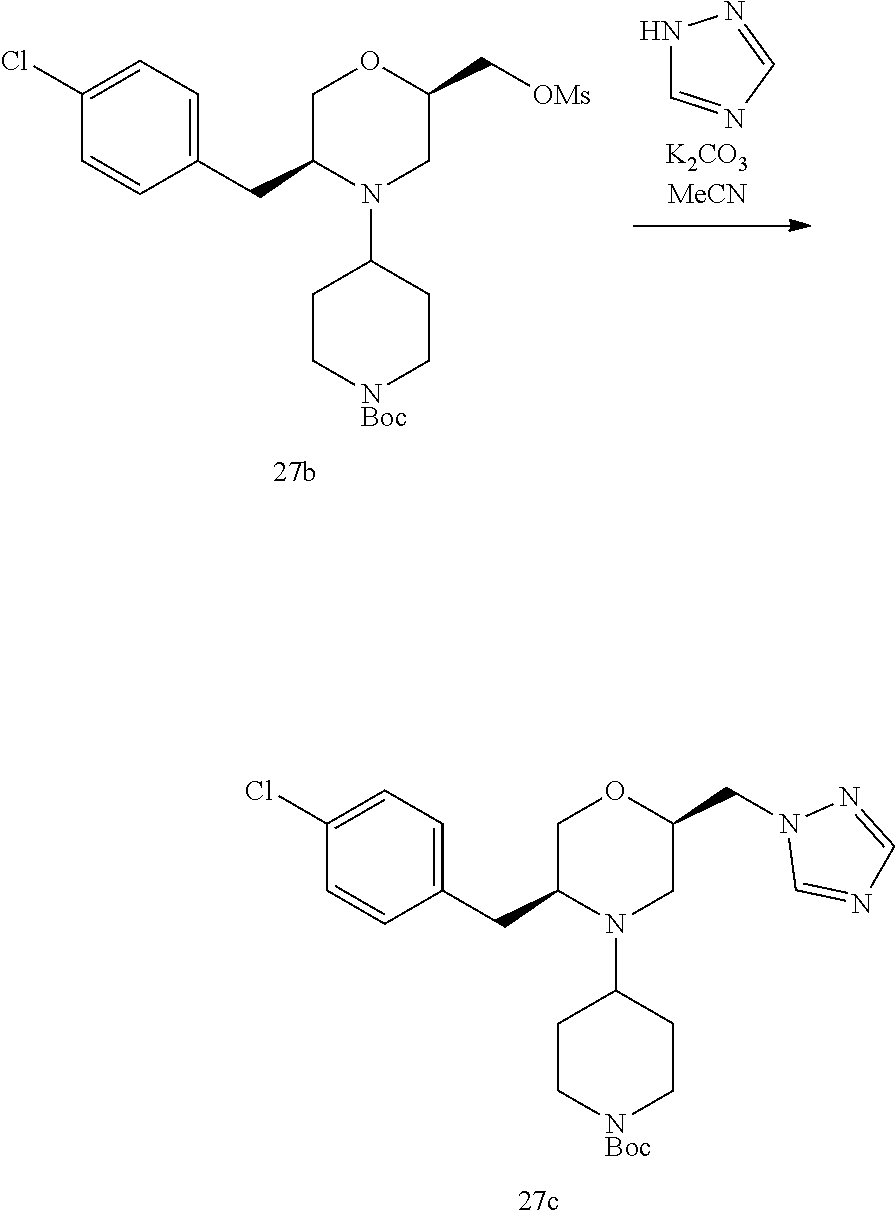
C1=C(Cl)C=CC(CC2N(C3CC[NBoc]CC3)CC(CN3C=NC=N3)OC2)=C1.C1=C(Cl)C=CC(CC2N(C3CC[NBoc]CC3)CC(C[OMs])OC2)=C1.N1C=NC=N1
